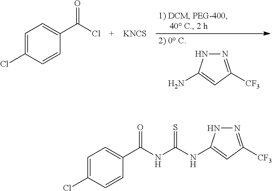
C1=CC(Cl)=CC=C1C(Cl)=O.N1=C([CF3])C=C(N)N1.[KNCS].C1=CC(Cl)=CC=C1C(NC(NC1=CC([CF3])=NN1)=S)=O
